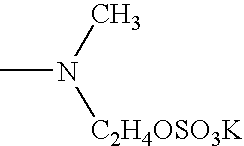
CN(C)[C2H4OSO3K]
